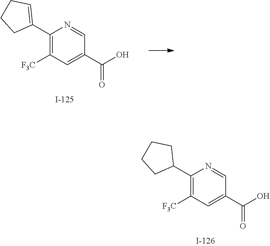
C1(C2CCCC2)=C([F3C])C=C(C(O)=O)C=N1.C1(C2=CCCC2)=C([F3C])C=C(C(O)=O)C=N1
